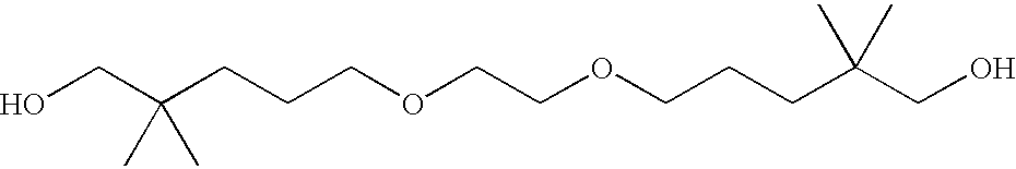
OCC(CCCOCCOCCCC(CO)(C)C)(C)C
